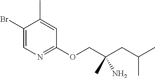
C1(Br)=CN=C(OCC(CC(C)C)(N)C)C=C1C
